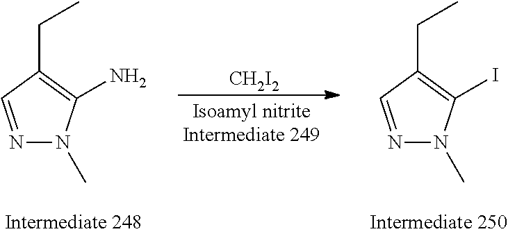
[CH2I2].N1=CC(CC)=C(N)N1C.N1=CC(CC)=C(I)N1C
